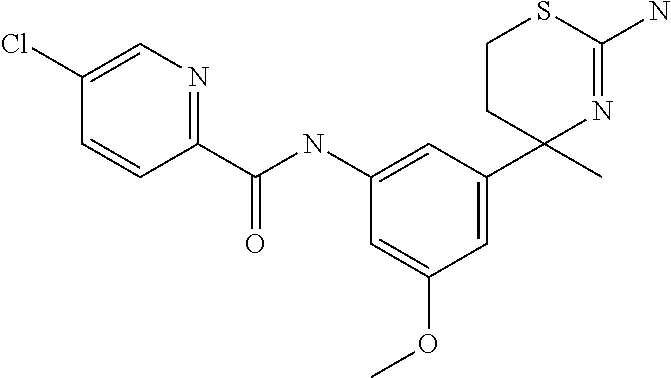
C1CC(C2=CC(OC)=CC(NC(C3=NC=C(Cl)C=C3)=O)=C2)(C)N=C(N)S1
